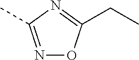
CC1=NOC(CC)=N1
